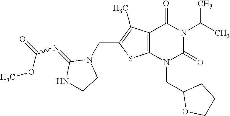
C12=C(N(CC3OCCC3)C(=O)N(C(C)C)C1=O)SC(CN1C(=NC(OC)=O)NCC1)=C2C
